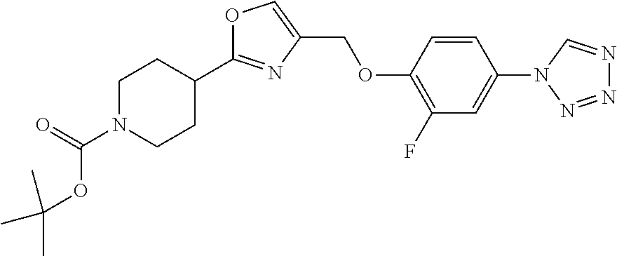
C1N(C(=O)OC(C)(C)C)CCC(C2=NC(COC3=C(F)C=C(N4C=NN=N4)C=C3)=CO2)C1
